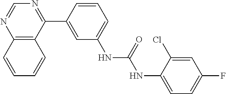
C12=C(C(C3=CC(NC(NC4=CC=C(F)C=C4Cl)=O)=CC=C3)=NC=N1)C=CC=C2
